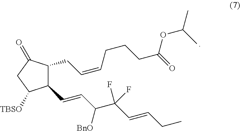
C1(C=CC(C(C=CCC)(F)F)[BnO])C(CC=CCCCC(=O)OC(C)C)C(=O)CC1[TBSO]
